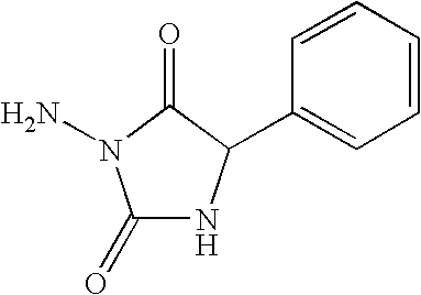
C1(=O)NC(C2=CC=CC=C2)C(=O)N1N
